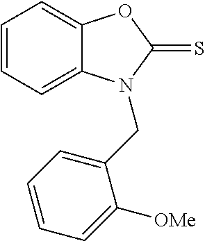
C1=CC=C2C(=C1)OC(=S)N2CC1=CC=CC=C1[OMe]
